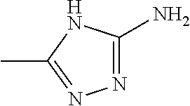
CC1=NN=C(N)N1
